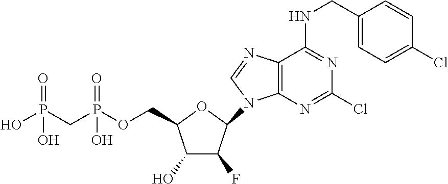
C1(O)C(F)C(N2C3=C(C(NCC4=CC=C(Cl)C=C4)=NC(Cl)=N3)N=C2)OC1COP(CP(O)(=O)O)(=O)O
